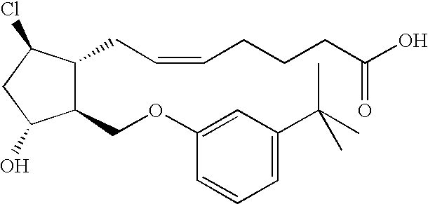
C1(OCC2C(CC=CCCCC(O)=O)C(Cl)CC2O)=CC(C(C)(C)C)=CC=C1
